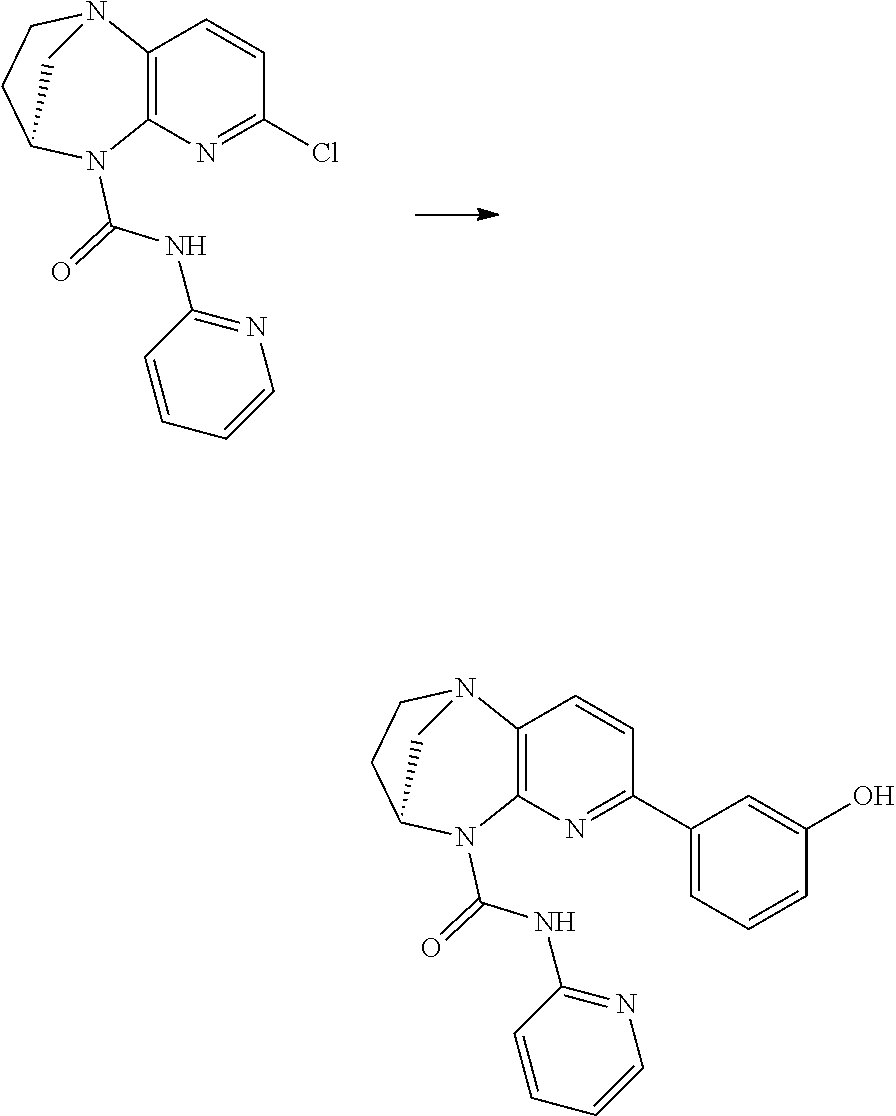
C12=C(N=C(Cl)C=C1)N(C(=O)NC1=NC=CC=C1)C1CCN2C1.C12=C(N=C(C3=CC=CC(O)=C3)C=C1)N(C(=O)NC1=NC=CC=C1)C1CCN2C1
